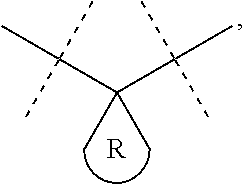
[R].CC(C)(C(C)(C)C)C(C)(C)C
